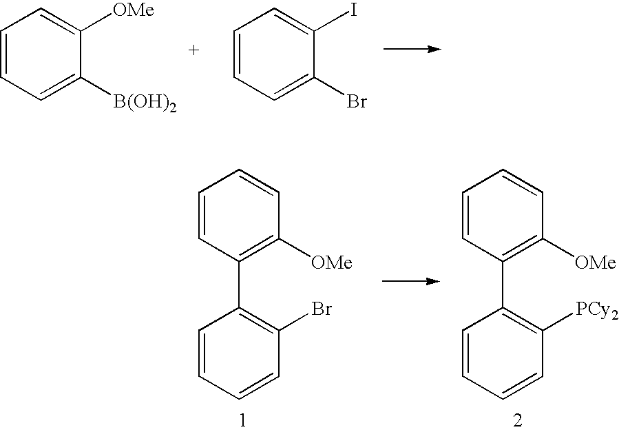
C1=CC=C([B(OH)2])C([OMe])=C1.C1=CC=C(Br)C(I)=C1.C1=CC(C2=C(Br)C=CC=C2)=C([OMe])C=C1.C1=CC(C2=C([PCy2])C=CC=C2)=C([OMe])C=C1
